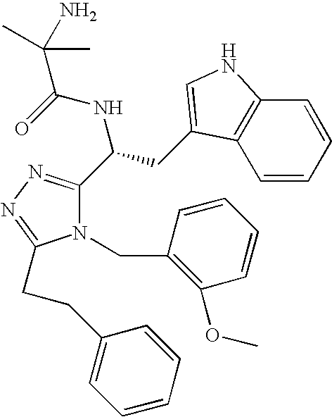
N1(CC2=C(OC)C=CC=C2)C(C(CC2=CNC3=C2C=CC=C3)NC(=O)C(N)(C)C)=NN=C1CCC1=CC=CC=C1
